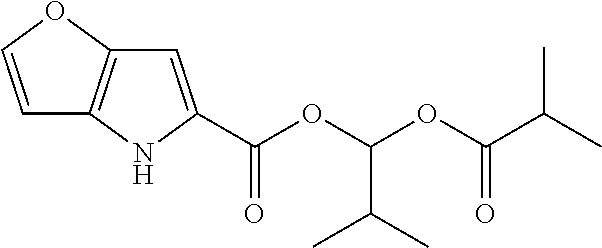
C(OC(C(C)C)=O)(OC(C1=CC2=C(C=CO2)N1)=O)C(C)C
